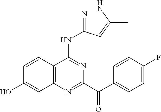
C1=CC2=C(C=C1O)N=C(C(C1=CC=C(F)C=C1)=O)N=C2NC(=N)C=C(N)C
